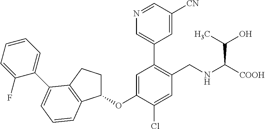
C1=C(OC2CCC3=C2C=CC=C3C2=CC=CC=C2F)C(Cl)=CC(CNC([COOH])C(O)C)=C1C1=CN=CC([CN])=C1
